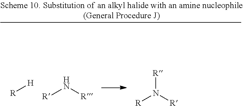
[R][H].[R]N([R])[R].N([R])[R]
